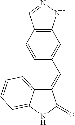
C1=CC2=C(C=C1C=C1C3=CC=CC=C3NC1=O)NN=C2
